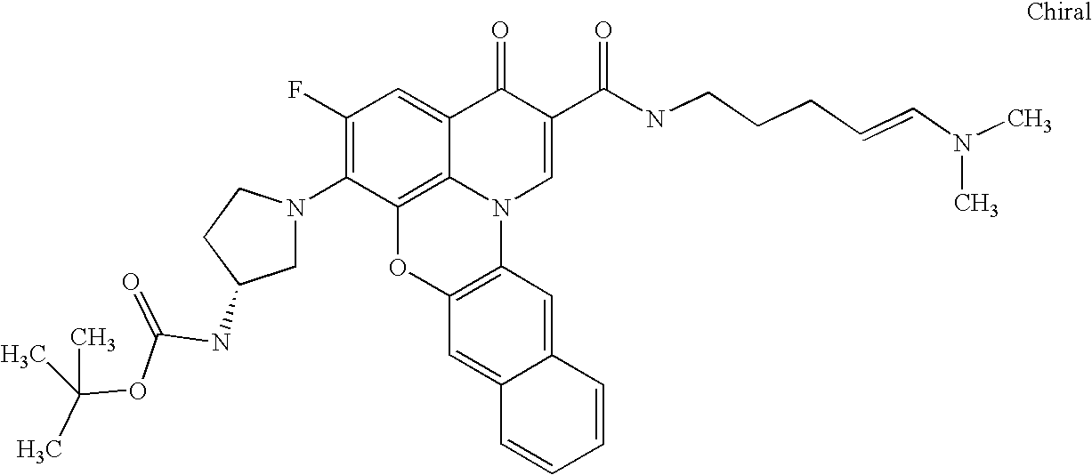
C1(F)=C(N2CC(NC(OC(C)(C)C)=O)CC2)C2=C3C(=C1)C(=O)C(C(NCCCC=CN(C)C)=O)=CN3C1=C(O2)C=C2C(=C1)C=CC=C2
